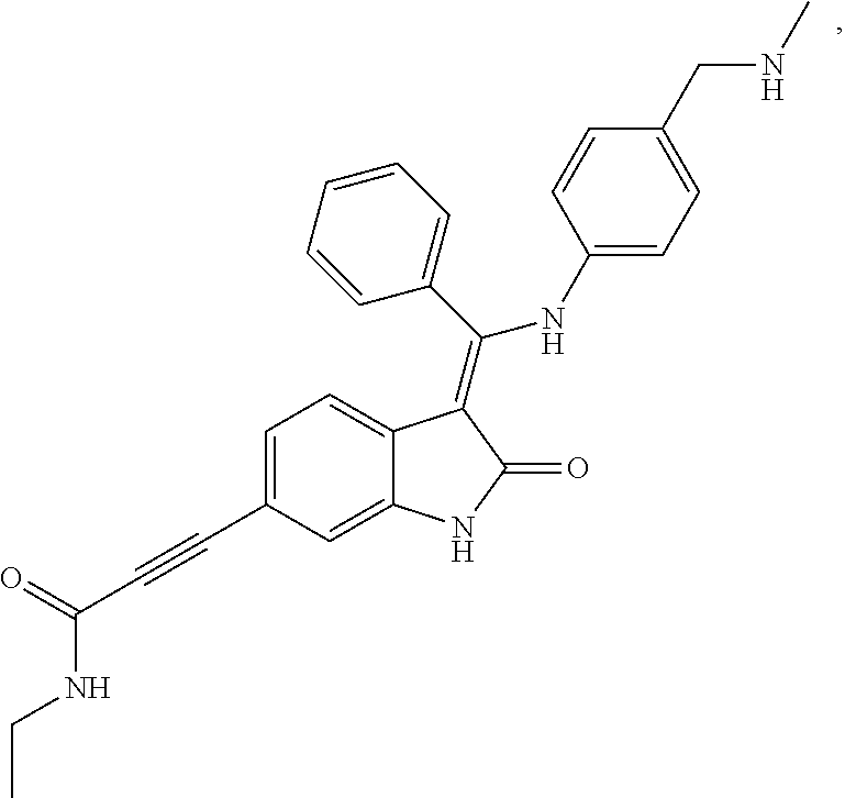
CCNC(C#CC1=CC=C2C(=C1)NC(=O)C2=C(C1=CC=CC=C1)NC1=CC=C(CNC)C=C1)=O
